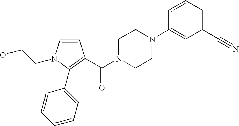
C1=CN(CCO)C(C2=CC=CC=C2)=C1C(N1CCN(C2=CC(C#N)=CC=C2)CC1)=O
